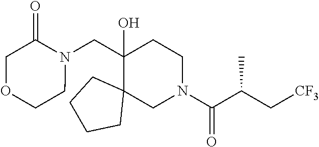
C1(O)(CN2C(=O)COCC2)C2(CN(C(C(C[CF3])C)=O)CC1)CCCC2
